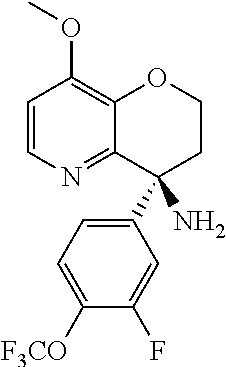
C1=CN=C2C(=C1OC)OCCC2(C1=CC=C([F3CO])C(F)=C1)N
